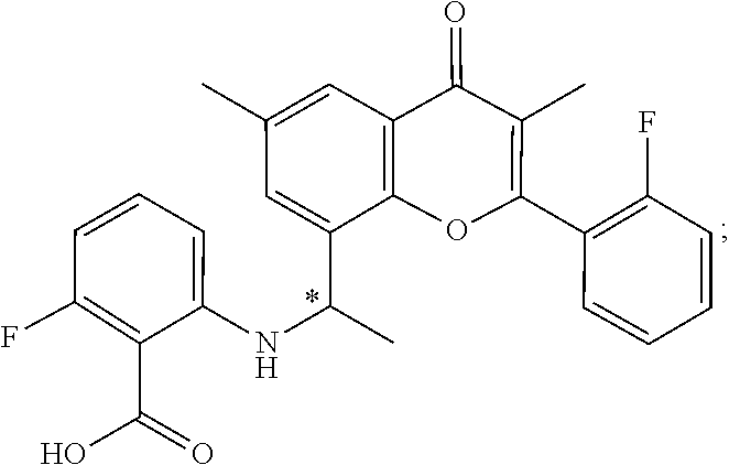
C1(C(=O)O)=C(F)C=CC=C1NC(C1=CC(C)=CC2=C1OC(C1=C(F)C=CC=C1)=C(C)C2=O)C
